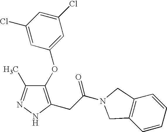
C1(Cl)=CC(Cl)=CC(OC2=C(CC(=O)N3CC4=C(C3)C=CC=C4)NN=C2C)=C1
